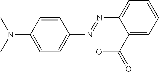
C1=C(C(=O)O)C(N=NC2=CC=C(N(C)C)C=C2)=CC=C1
